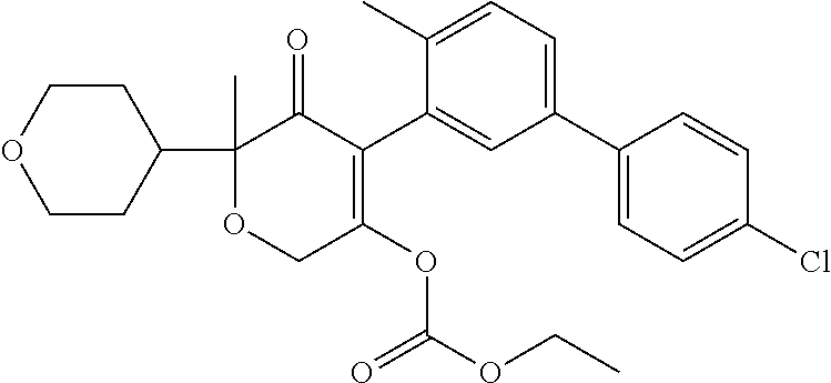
C1(C2CCOCC2)(C)OCC(OC(OCC)=O)=C(C2=CC(C3=CC=C(Cl)C=C3)=CC=C2C)C1=O
